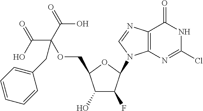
C1(O)C(F)C(N2C3=C(N=C2)C(=O)NC(Cl)=N3)OC1COC(C(=O)O)(C(O)=O)CC1=CC=CC=C1
